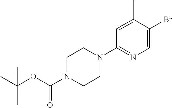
C1N(C(OC(C)(C)C)=O)CCN(C2=NC=C(Br)C(C)=C2)C1
